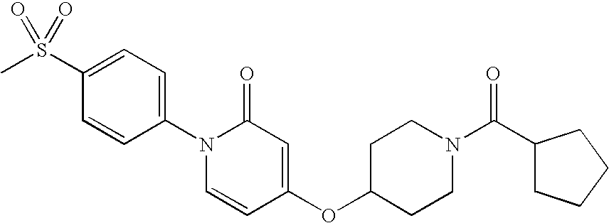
CS(C1=CC=C(N2C=CC(OC3CCN(C(C4CCCC4)=O)CC3)=CC2=O)C=C1)(=O)=O
